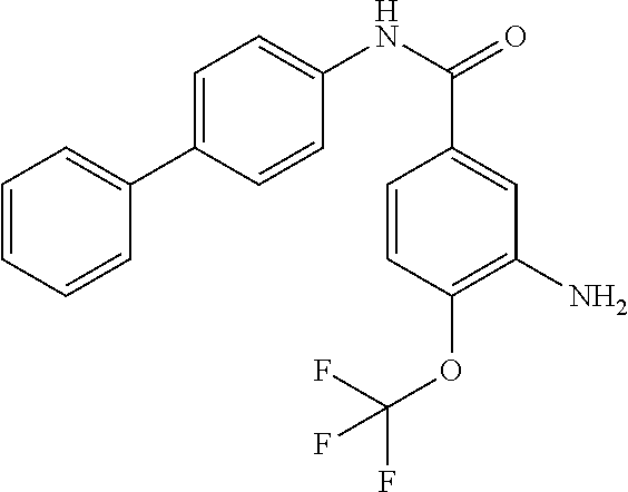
C1=CC=CC(C2=CC=C(NC(=O)C3=CC(N)=C(OC(F)(F)F)C=C3)C=C2)=C1
